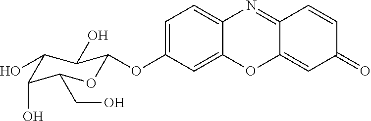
C12=CC=C(OC3OC(CO)C(O)C(O)C3O)C=C1OC1=CC(=O)C=CC1=N2
